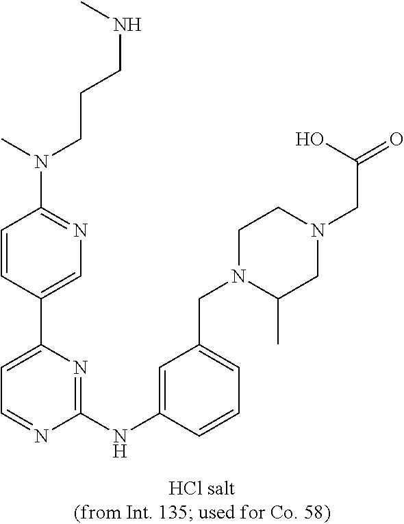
C1(NC2=CC(CN3C(C)CN(CC(=O)O)CC3)=CC=C2)=NC(C2=CN=C(N(CCCNC)C)C=C2)=CC=N1
